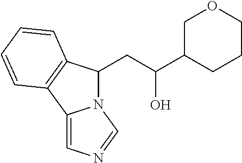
N12C(CC(C3CCCOC3)O)C3=C(C1=CN=C2)C=CC=C3
